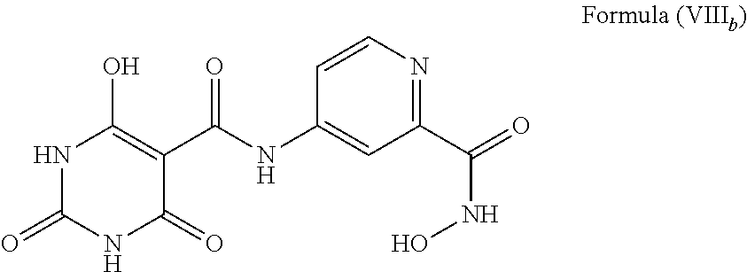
N1C(=O)NC(=O)C(C(NC2=CC(C(=O)NO)=NC=C2)=O)=C1O
